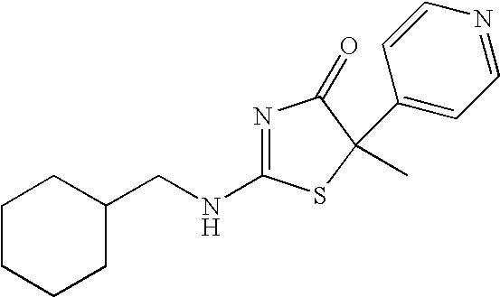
N1=C(NCC2CCCCC2)SC(C)(C2=CC=NC=C2)C1=O
